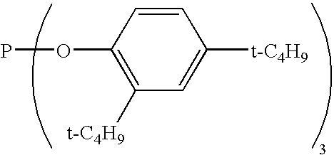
C1=C([t-C4H9])C=CC(OP)=C1[t-C4H9]
